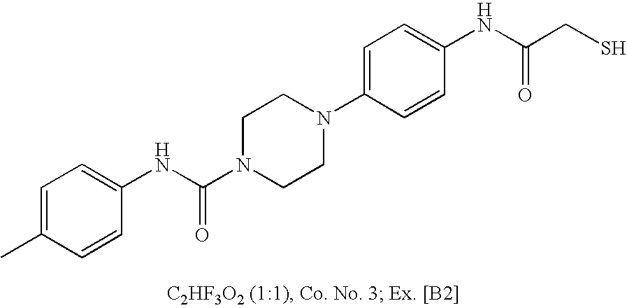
C1=C(C)C=CC(NC(N2CCN(C3=CC=C(NC(CS)=O)C=C3)CC2)=O)=C1
